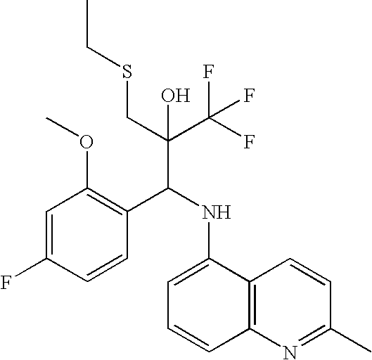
C1=C(F)C=CC(C(NC2=CC=CC3=C2C=CC(C)=N3)C(C(F)(F)F)(CSCC)O)=C1OC
